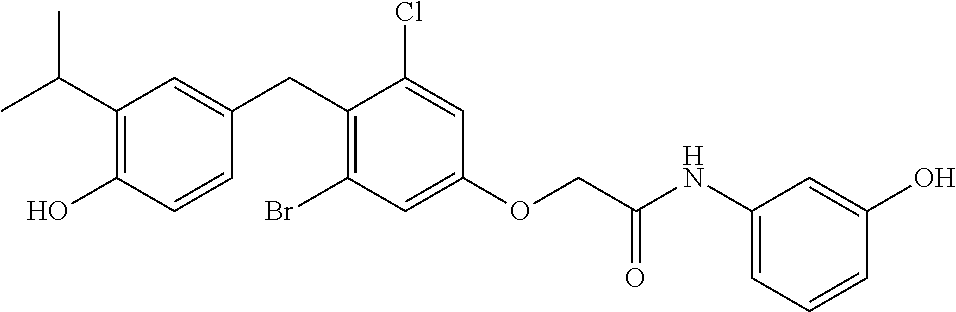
C1(CC2=CC(C(C)C)=C(O)C=C2)=C(Br)C=C(OCC(NC2=CC=CC(O)=C2)=O)C=C1Cl
